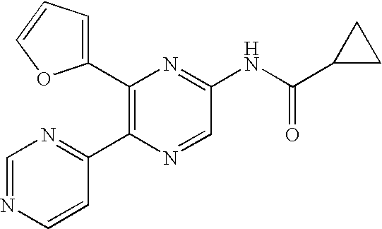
C1(C2=C(C3=NC=NC=C3)N=CC(NC(C3CC3)=O)=N2)=CC=CO1
